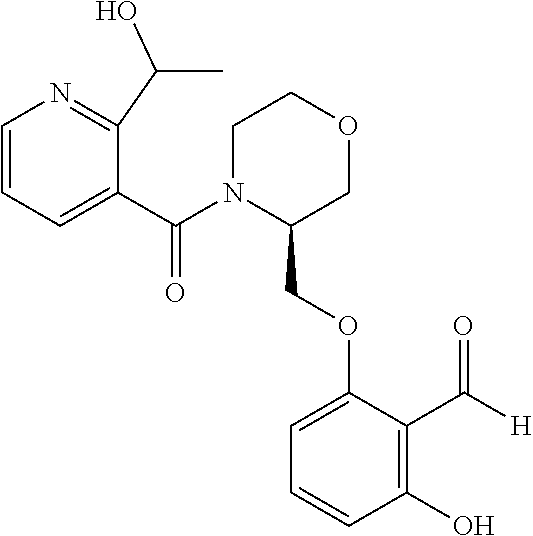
C1=CC=C(C(N2C(COC3=CC=CC(O)=C3C([H])=O)COCC2)=O)C(C(C)O)=N1
